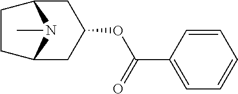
C(C1=CC=CC=C1)(OC1CC2CCC(C1)N2C)=O
